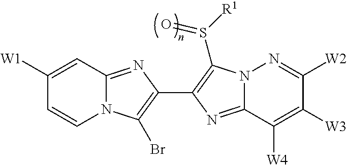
C1([W1])=CC2=NC(C3=C(S([R1])=O)N4C(=N3)C([W4])=C([W3])C([W2])=N4)=C(Br)N2C=C1
